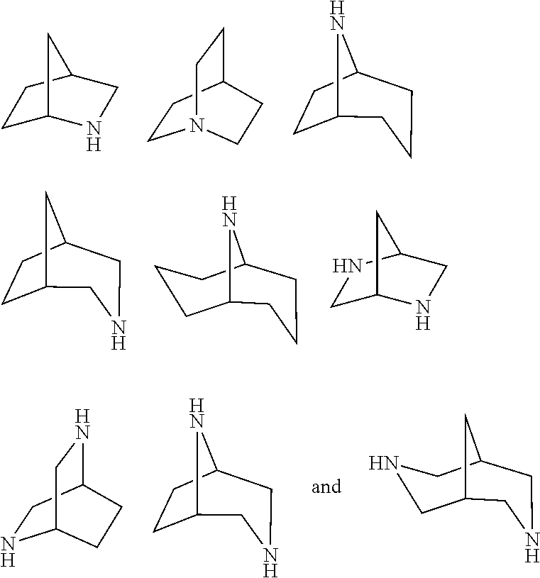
C1C2NCC(C1)C2.C1CC2CCN1CC2.C12CCC(N1)CCC2.C12CCC(C1)CNC2.C1CCC2CCCC1N2.C1C2NCC(N1)C2.N1CC2NCC1CC2.C12CCC(N1)CNC2.C1NCC2CNCC1C2
